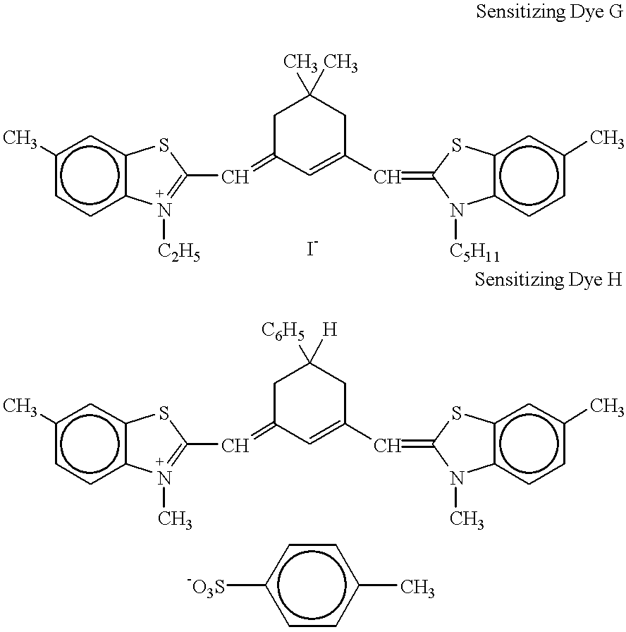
c1cc2c(cc1C)SC(C=C1C=C(C=C3N([C5H11])c4c(cc(C)cc4)S3)CC(C)(C)C1)=N2[C2H5].c1cc2c(cc1C)SC(C=C1C=C(C=C3N(C)c4c(cc(C)cc4)S3)CC([C6H5])([H])C1)=N2C.c1([-O3S])ccc(C)cc1
